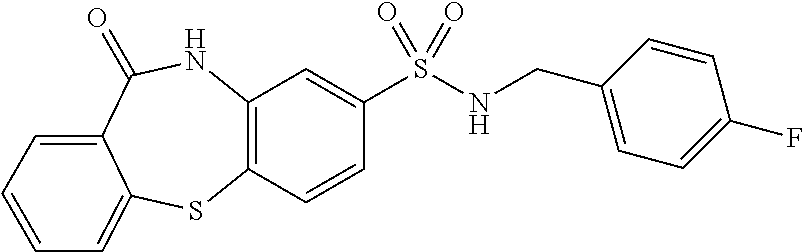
C12=C(NC(=O)C3=CC=CC=C3S1)C=C(S(=O)(NCC1=CC=C(F)C=C1)=O)C=C2
